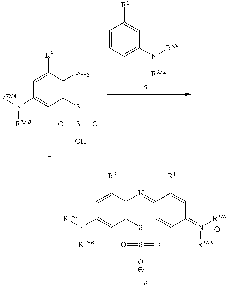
C1=C([R9])C(N=C2C=CC(=N([R3NA])[R3NB])C=C2[R1])=C(SS([O-])(=O)=O)C=C1N([R7NA])[R7NB].C1=C([R9])C(N)=C(SS(O)(=O)=O)C=C1N([R7NA])[R7NB].C1=CC=C(N([R3NA])[R3NB])C=C1[R1]
